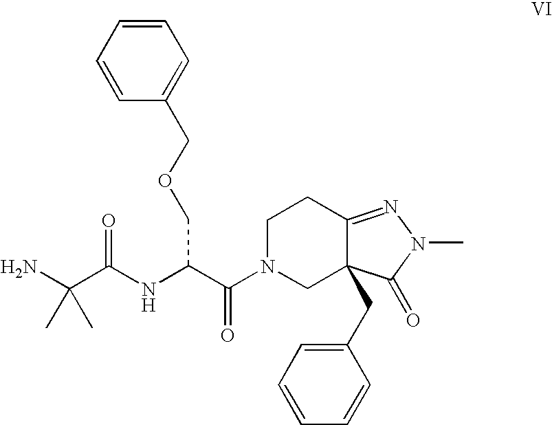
NC(C(NC(C(N1CC2(CC3=CC=CC=C3)C(=NN(C)C2=O)CC1)=O)COCC1=CC=CC=C1)=O)(C)C
